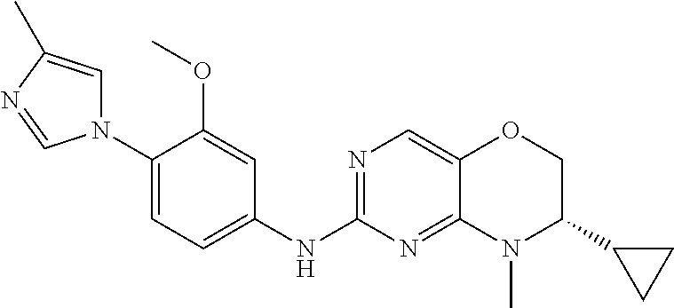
C1(N2C=C(C)N=C2)=CC=C(NC2=NC=C3C(=N2)N(C)C(C2CC2)CO3)C=C1OC
